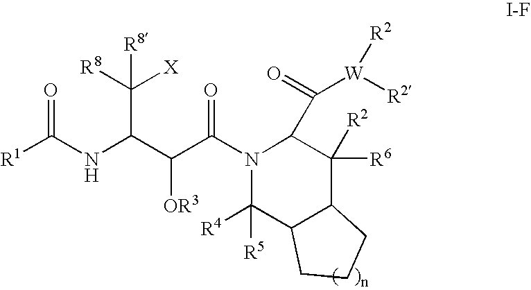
N(C(C(C(=O)N1C([R4])([R5])C2C(C([R6])([R2])C1C(=O)[W]([R2])[R2])CCC2)[OR3])C([R8])([X])[R8])C([R1])=O
